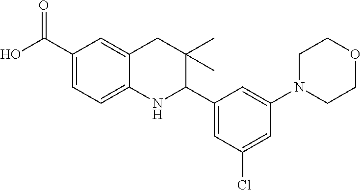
C1(C(O)=O)=CC=C2C(=C1)CC(C)(C)C(C1=CC(Cl)=CC(N3CCOCC3)=C1)N2
